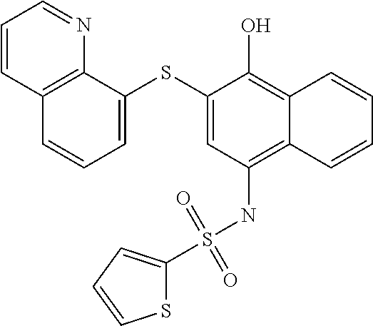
C1=C(SC2=CC(NS(C3=CC=CS3)(=O)=O)=C3C(=C2O)C=CC=C3)C2=C(C=C1)C=CC=N2
